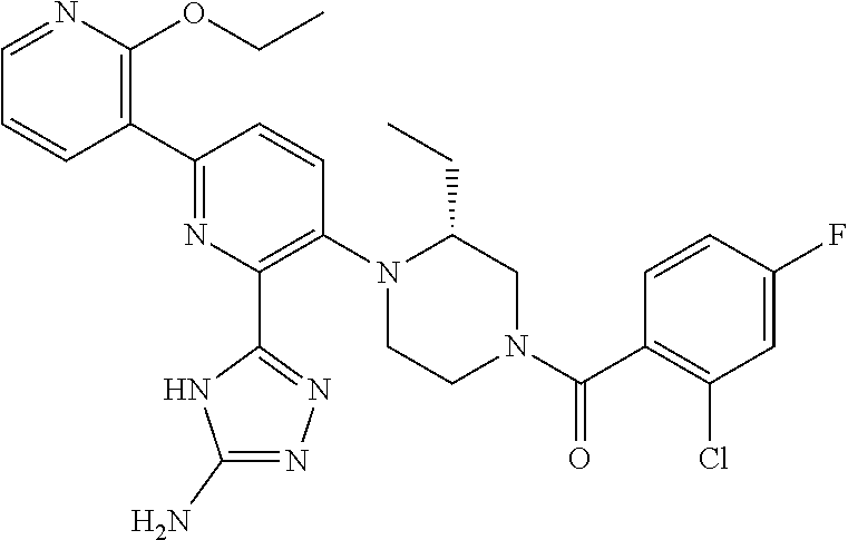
C1=NC(OCC)=C(C2=NC(C3=NN=C(N)N3)=C(N3CCN(C(C4=C(Cl)C=C(F)C=C4)=O)CC3CC)C=C2)C=C1
